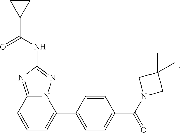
C1=CC(C2=CC=CC3=NC(NC(C4CC4)=O)=NN23)=CC=C1C(N1CC(C)(C)C1)=O
